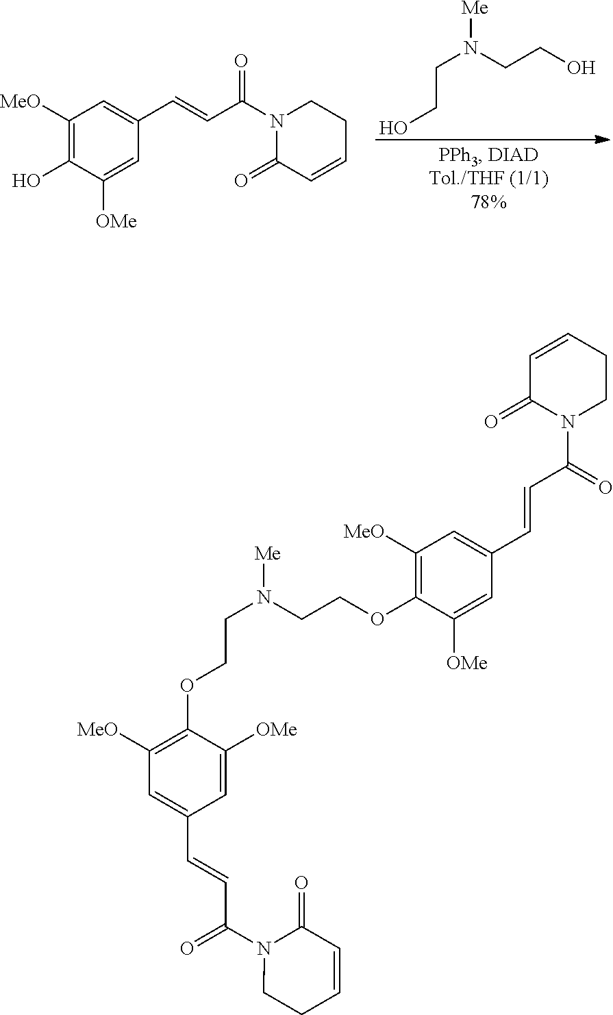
C1([MeO])=C(O)C([OMe])=CC(C=CC(N2C(=O)C=CCC2)=O)=C1.C(N(CCO)[Me])CO.C1=CCCN(C(C=CC2=CC([MeO])=C(OCCN(CCOC3=C([MeO])C=C(C=CC(N4CCC=CC4=O)=O)C=C3[OMe])[Me])C([OMe])=C2)=O)C1=O
